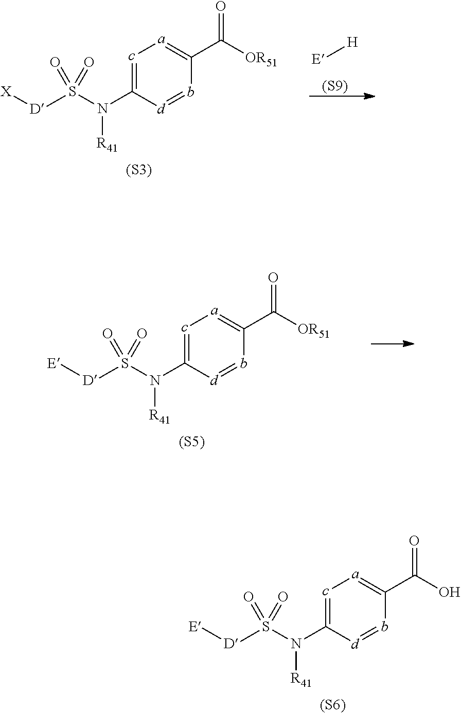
c1=C(N([R41])S([D][E])(=O)=O)[d]=bC(C(O)=O)=[a]1.[(S6)].c1=C(N([R41])S([D][E])(=O)=O)[d]=bC(C([OR51])=O)=[a]1.[(S5)].c1=C(N([R41])S([D][X])(=O)=O)[d]=bC(C([OR51])=O)=[a]1.[(S3)].[E][H].[(S9)]
